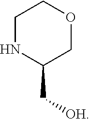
O1CCNC(C[OH])C1
